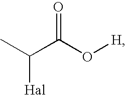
CC([Hal])C(O[H])=O
